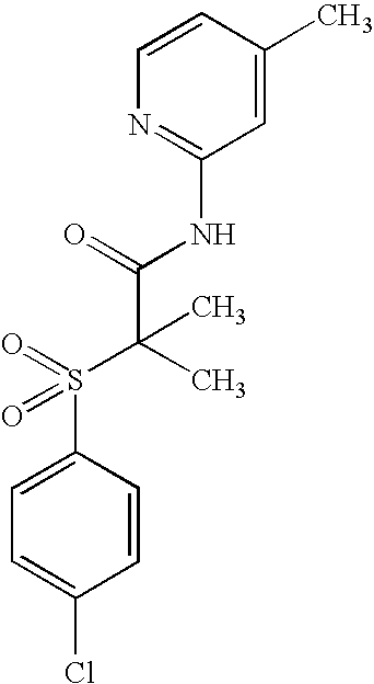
C1=C(S(C(C(NC2=NC=CC(C)=C2)=O)(C)C)(=O)=O)C=CC(Cl)=C1
